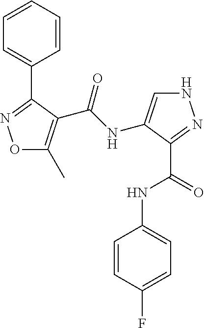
C1=CC=CC=C1C1=NOC(C)=C1C(=O)NC1=CNN=C1C(NC1=CC=C(F)C=C1)=O
